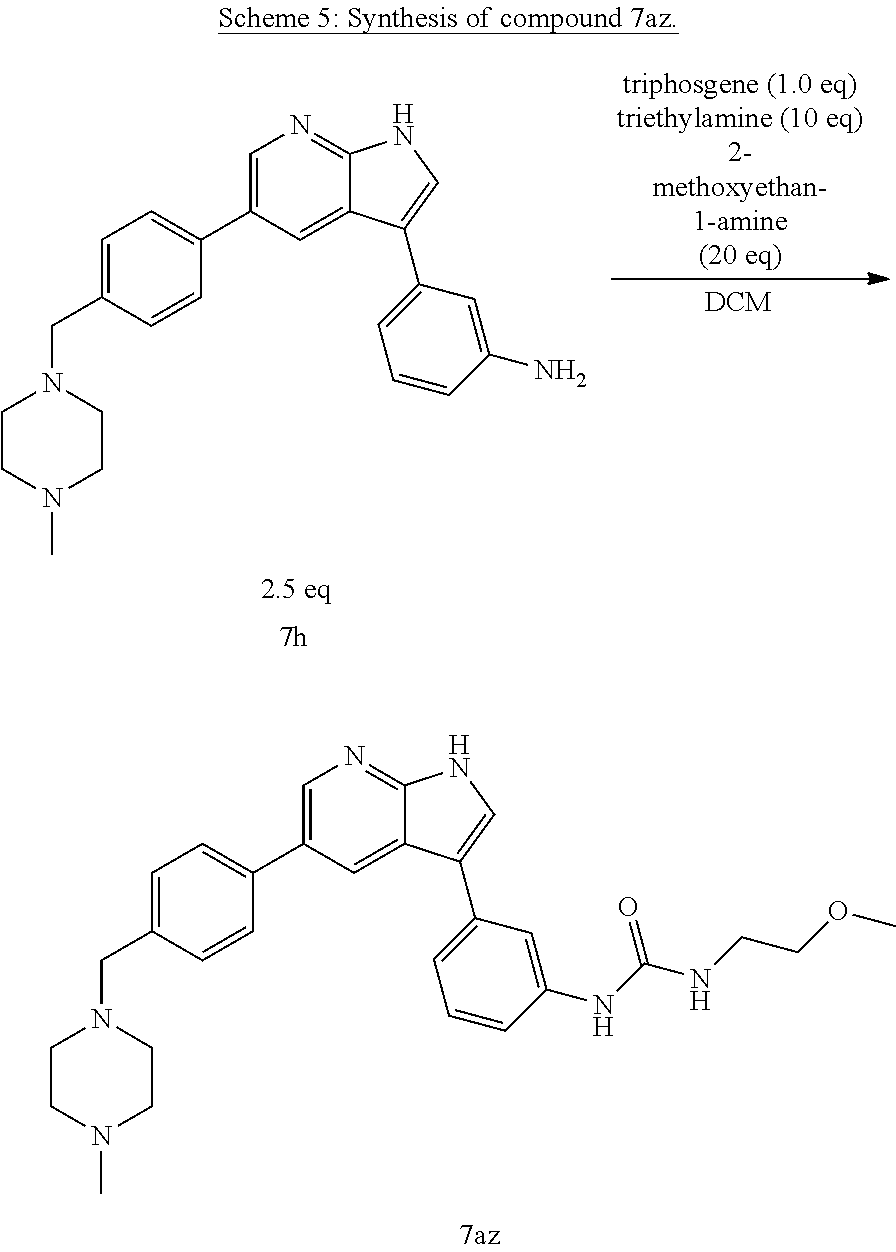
C1(C2=CC=C(CN3CCN(C)CC3)C=C2)=CN=C2C(=C1)C(C1=CC=CC(NC(NCCOC)=O)=C1)=CN2.C1(C2=CC=C(CN3CCN(C)CC3)C=C2)=CN=C2C(=C1)C(C1=CC=CC(N)=C1)=CN2
